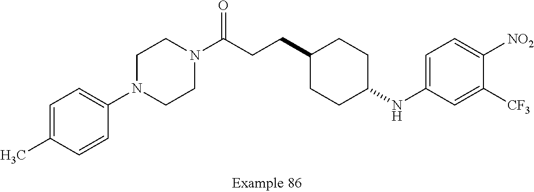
C1=C(C)C=CC(N2CCN(C(CCC3CCC(NC4=CC=C([NO2])C([CF3])=C4)CC3)=O)CC2)=C1
